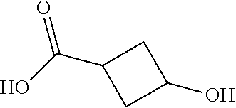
C1(C(O)=O)CC(O)C1
